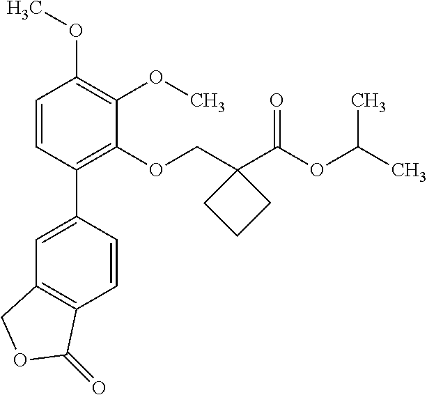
C1=CC(C2=CC3=C(C=C2)C(=O)OC3)=C(OCC2(C(OC(C)C)=O)CCC2)C(OC)=C1OC
